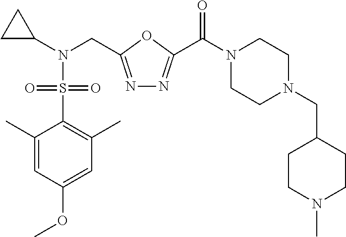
C1(C)=CC(OC)=CC(C)=C1S(N(C1CC1)CC1=NN=C(C(N2CCN(CC3CCN(C)CC3)CC2)=O)O1)(=O)=O
